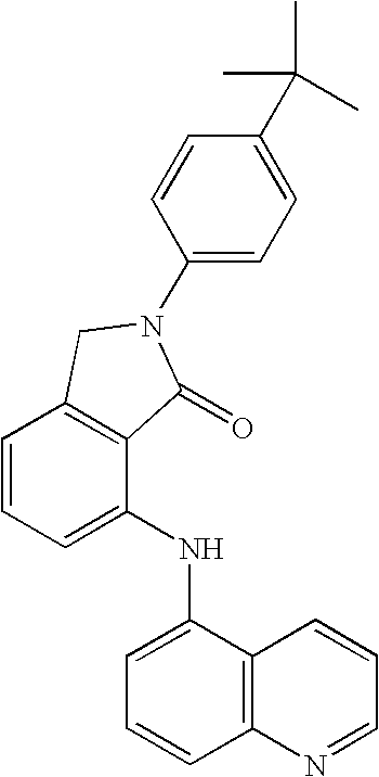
C1=CC=C(NC2=CC=CC3=C2C=CC=N3)C2=C1CN(C1=CC=C(C(C)(C)C)C=C1)C2=O
